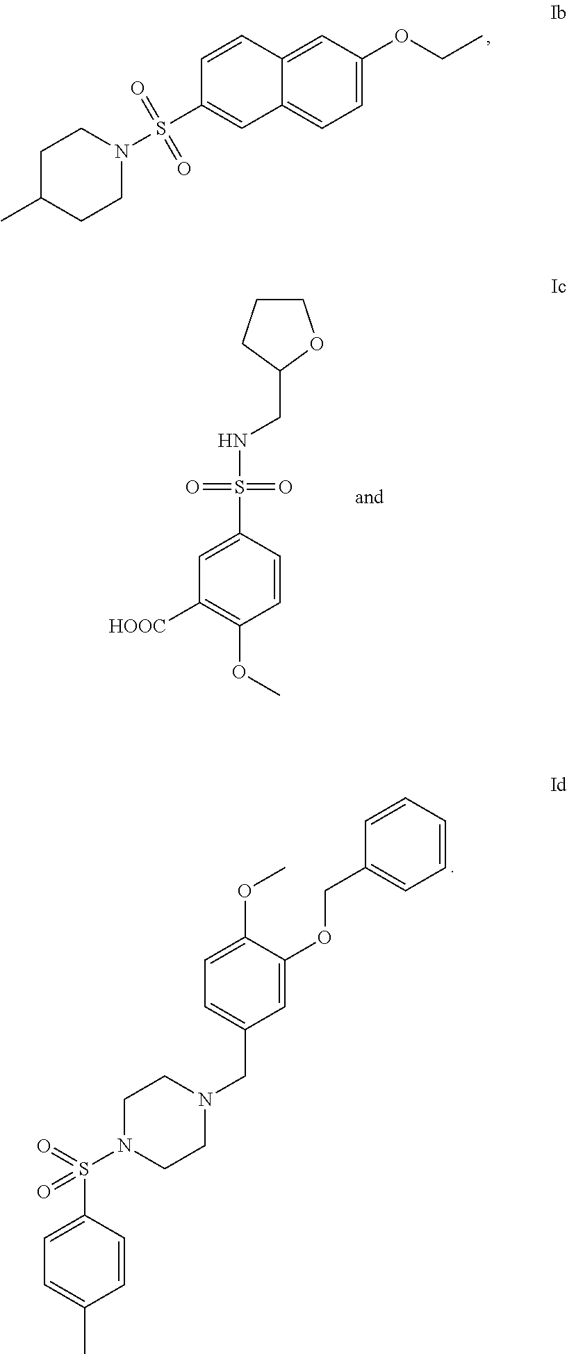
C1C(C)CCN(S(C2=CC3=CC=C(OCC)C=C3C=C2)(=O)=O)C1.C1CCC(CNS(C2=CC([HOOC])=C(OC)C=C2)(=O)=O)O1.C1=CC=CC(COC2=CC(CN3CCN(S(C4=CC=C(C)C=C4)(=O)=O)CC3)=CC=C2OC)=C1
